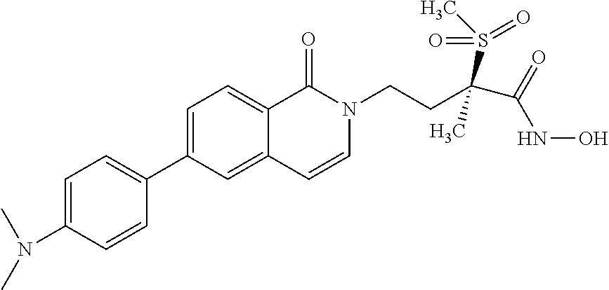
C1=C(N(C)C)C=CC(C2=CC=C3C(=C2)C=CN(CCC(C(=O)NO)(S(C)(=O)=O)C)C3=O)=C1
